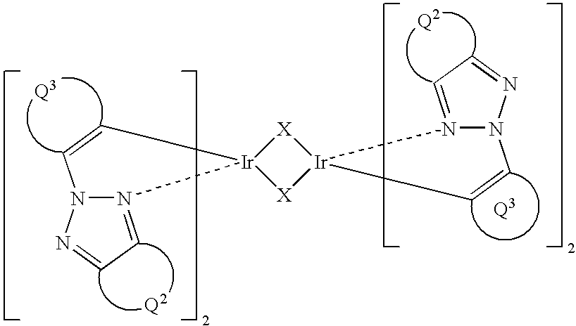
N12=CC=NN1C=C[Ir]21[X][Ir]2([X]1)N1=CC=NN1C=C2
